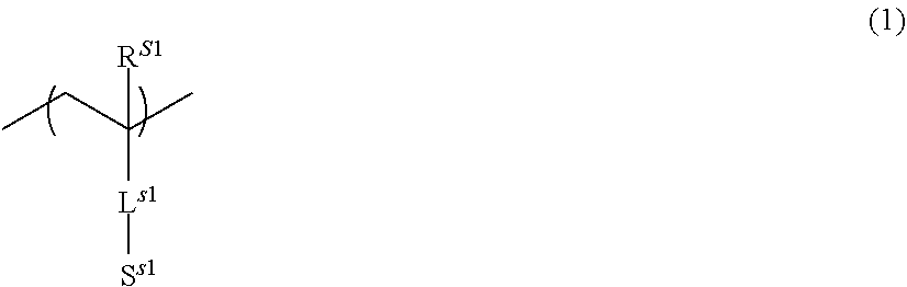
CCC(C)([Ls1][Ss1])[RS1]
